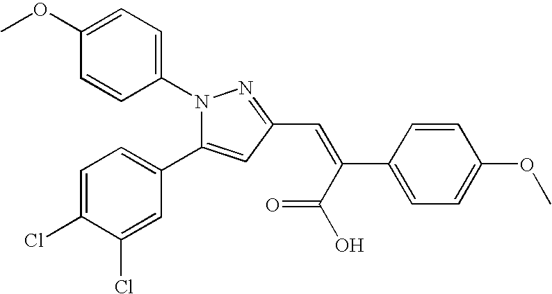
N1(C2=CC=C(OC)C=C2)C(C2=CC=C(Cl)C(Cl)=C2)=CC(C=C(C(=O)O)C2=CC=C(OC)C=C2)=N1
